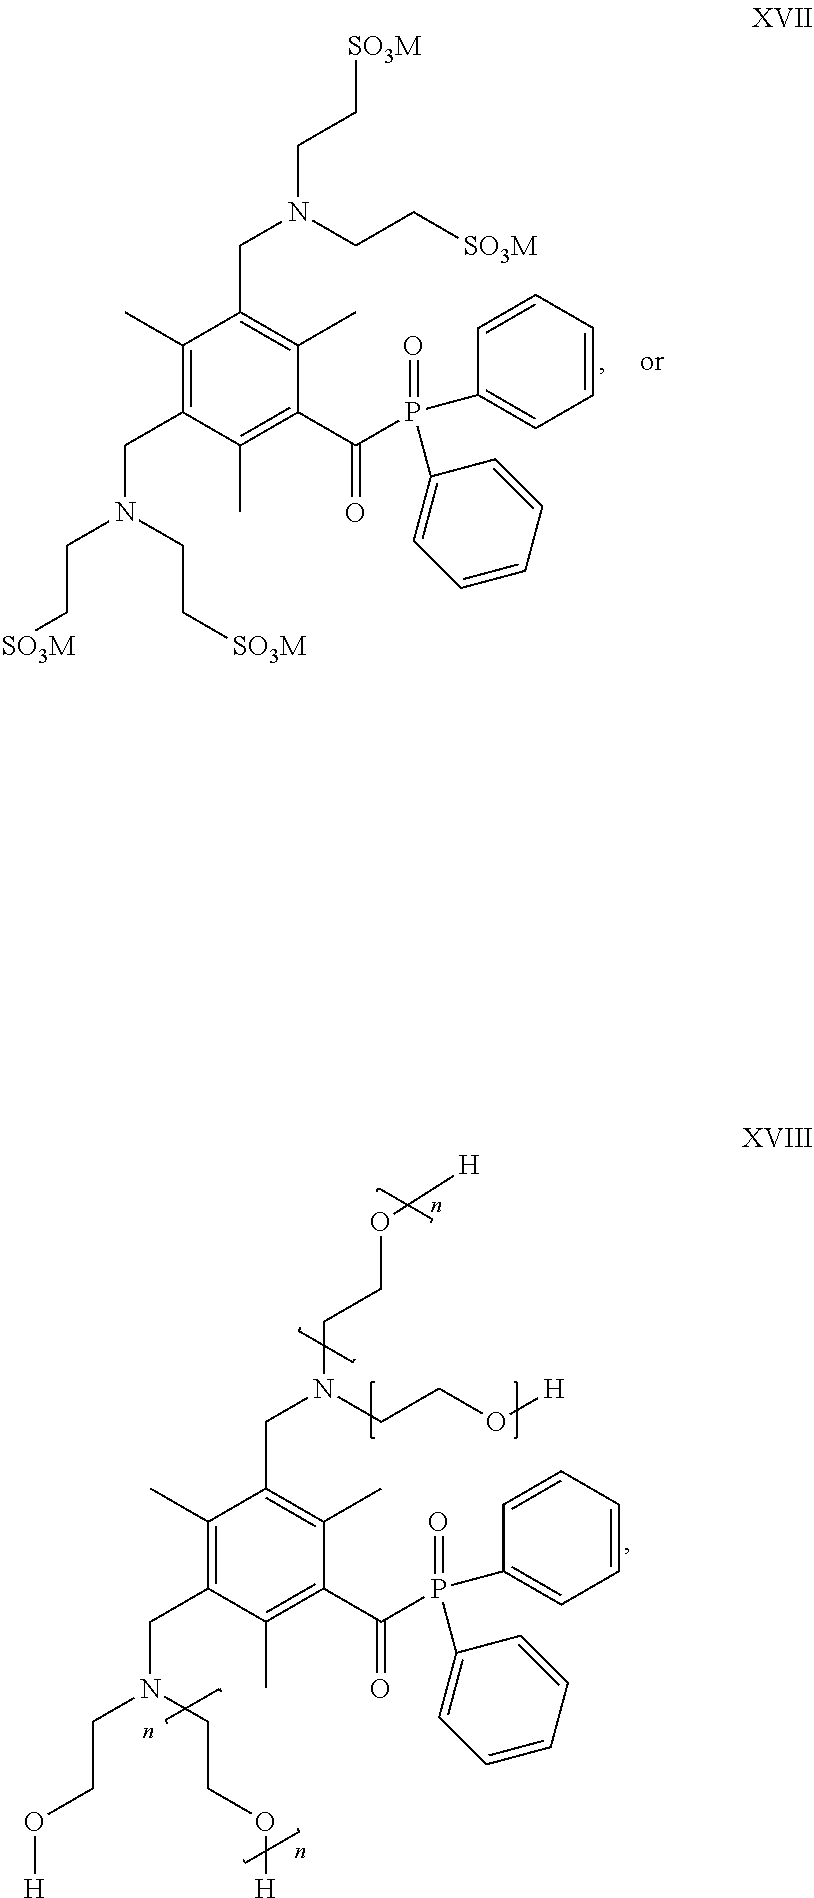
C1(C)=C(CN(CC[SO3M])CC[SO3M])C(C)=C(C(=O)P(=O)(C2=CC=CC=C2)C2=CC=CC=C2)C(C)=C1CN(CC[SO3M])CC[SO3M].C1(C)=C(CN(CCO[H])CCO[H])C(C)=C(C(=O)P(=O)(C2=CC=CC=C2)C2=CC=CC=C2)C(C)=C1CN(CCO[H])CCO[H]
